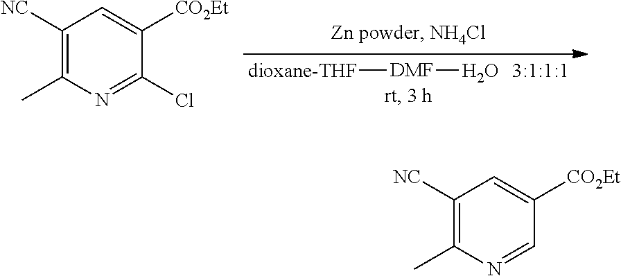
[dioxane-THF][DMF]O.C1([NC])=C(C)N=C(Cl)C([CO2Et])=C1.C1([NC])=C(C)N=CC([CO2Et])=C1
